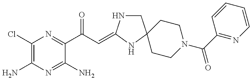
C1(Cl)=C(N)N=C(N)C(C(C=C2NCC3(N2)CCN(C(C2=NC=CC=C2)=O)CC3)=O)=N1
